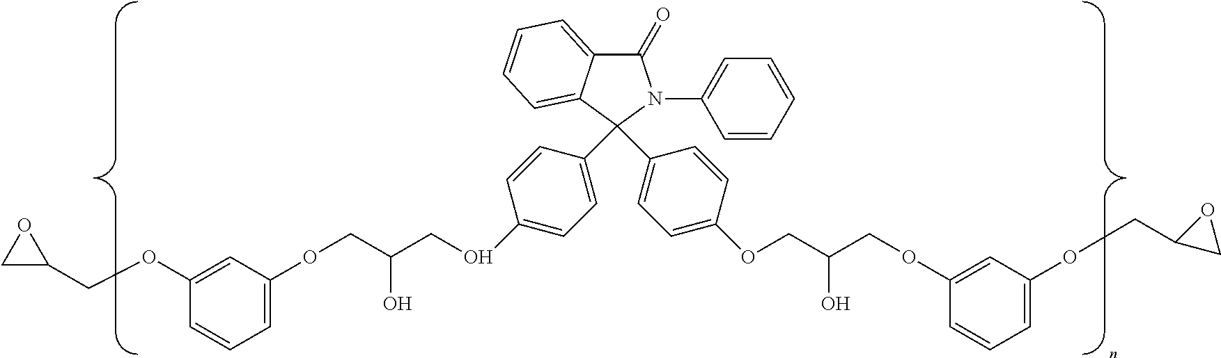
C1(=O)C2=CC=CC=C2C(C2=CC=C(OCC(COC3=CC=CC(OCC4OC4)=C3)O)C=C2)(C2=CC=C(OCC(COC3=CC(OCC4CO4)=CC=C3)O)C=C2)N1C1=CC=CC=C1
